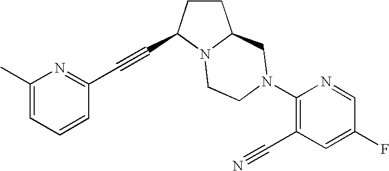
C1(C)=CC=CC(C#CC2CCC3N2CCN(C2=C(C#N)C=C(F)C=N2)C3)=N1
